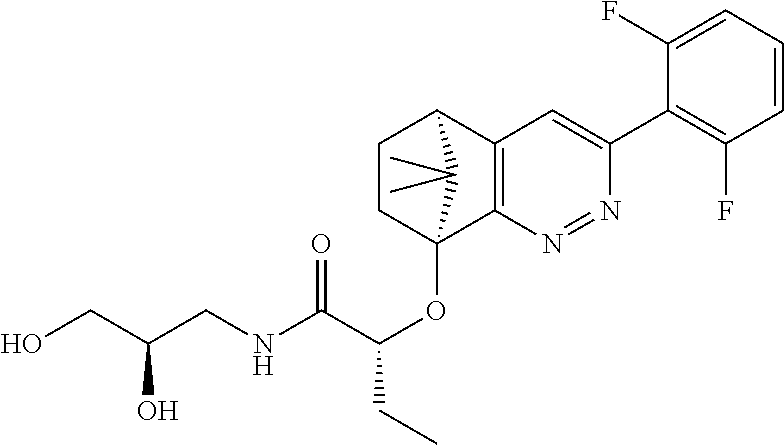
C1CC2(OC(C(NCC(CO)O)=O)CC)C3=C(C1C2(C)C)C=C(C1=C(F)C=CC=C1F)N=N3
